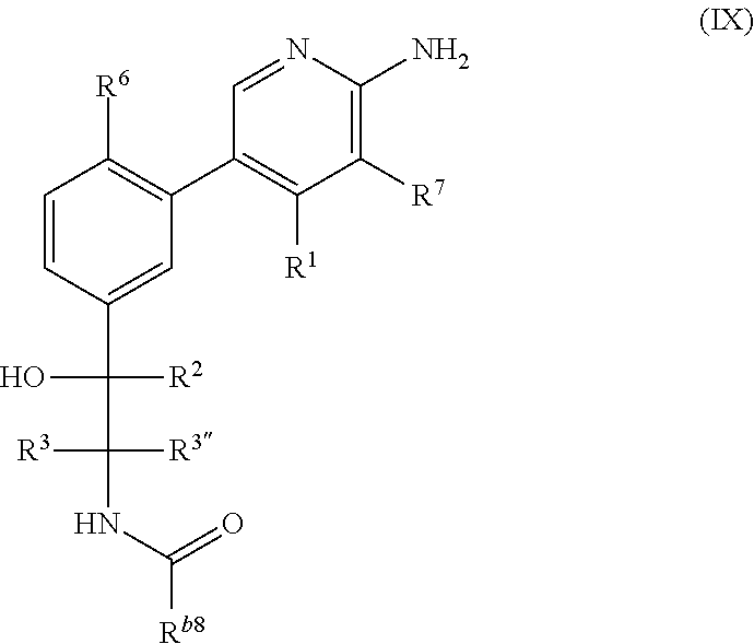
C1=CC(C(C(NC([Rb8])=O)([R3])[R3])([R2])O)=CC(C2=C([R1])C([R7])=C(N)N=C2)=C1[R6]
